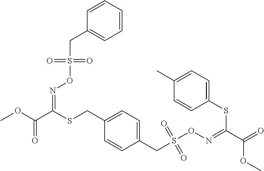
COC(C(SCC1=CC=C(CS(ON=C(C(=O)OC)SC2=CC=C(C)C=C2)(=O)=O)C=C1)=NOS(CC1=CC=CC=C1)(=O)=O)=O
